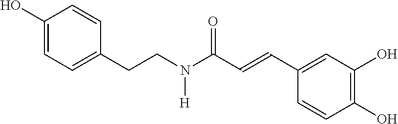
C(C1=CC=C(O)C=C1)CN(C(C=CC1=CC(O)=C(O)C=C1)=O)[H]
